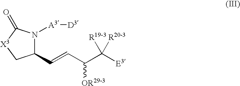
C1(C=CC(C([E3])([R19-3])[R20-3])[OR29-3])N([A3][D3])C(=O)[X3]C1
